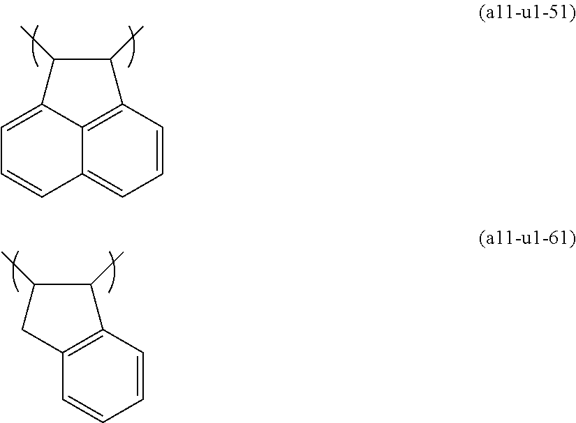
C1=C2C3=C(C(C)C2C)C=CC=C3C=C1.C1=CC=CC2=C1CC(C)C2C
